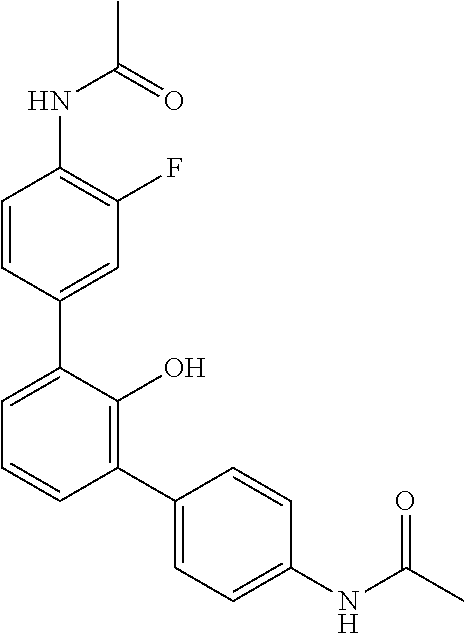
C1=CC(C2=CC=CC(C3=CC=C(NC(=O)C)C=C3)=C2O)=CC(F)=C1NC(C)=O
